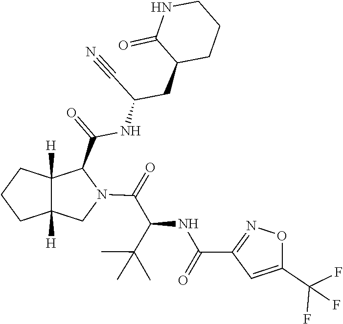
C1C2([H])C([H])(CC1)C(C(=O)NC(C#N)CC1C(=O)NCCC1)N(C(C(C(C)(C)C)NC(C1=NOC(C(F)(F)F)=C1)=O)=O)C2
